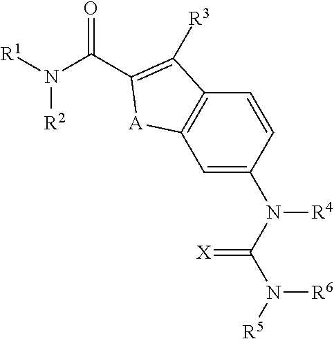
C(N([R1])[R2])(=O)C1=C([R3])C2=C(C=C(N(C(N([R5])[R6])=[X])[R4])C=C2)[A]1
